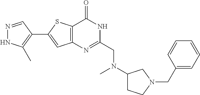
N1=CC(C2=CC3=C(S2)C(=O)NC(CN(C2CCN(CC4=CC=CC=C4)C2)C)=N3)=C(C)N1
